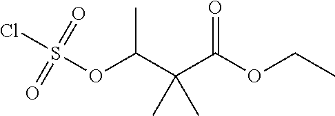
O(C(C(C(OCC)=O)(C)C)C)S(Cl)(=O)=O
